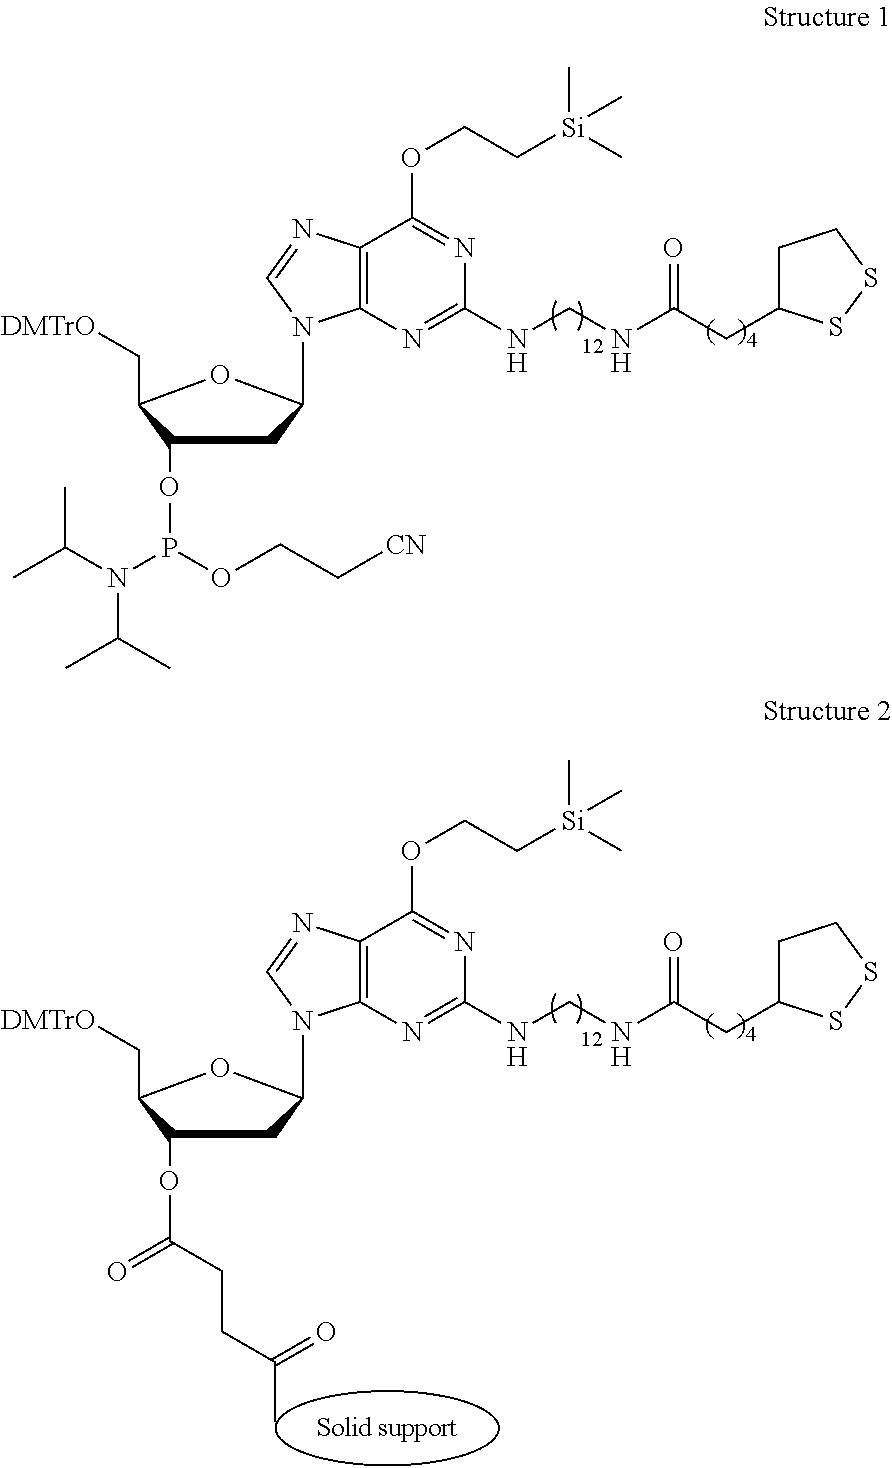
C1(OP(N(C(C)C)C(C)C)OCC[CN])CC(N2C3=C(N=C2)C(OCC[Si](C)(C)C)=NC(NCNC(CC2CCSS2)=O)=N3)OC1C[DMTrO].C1(OC(=O)CCC(C)=O)CC(N2C3=C(N=C2)C(OCC[Si](C)(C)C)=NC(NCNC(CC2CCSS2)=O)=N3)OC1C[DMTrO]
